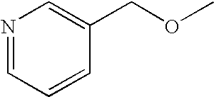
N1=CC=CC(COC)=C1
